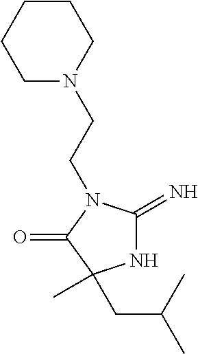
N1C(=N)N(CCN2CCCCC2)C(=O)C1(CC(C)C)C
